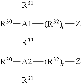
[R30][A1]([(R32)t][Z])([R31])[R33][A2]([R30])([(R32)t][Z])[R31]
